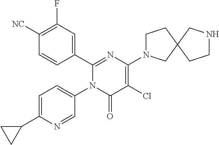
C1(C2=CC(F)=C([CN])C=C2)=NC(N2CCC3(C2)CCNC3)=C(Cl)C(=O)N1C1=CC=C(C2CC2)N=C1
